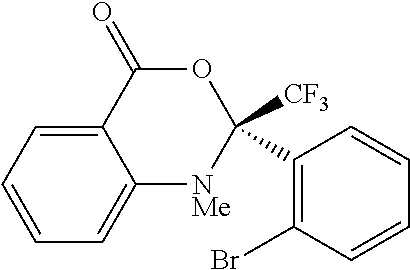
O1C(=O)C2=CC=CC=C2[NMe]C1(C1=C(Br)C=CC=C1)[CF3]
